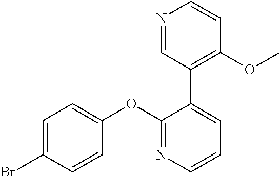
C1=C(Br)C=CC(OC2=NC=CC=C2C2=C(OC)C=CN=C2)=C1
